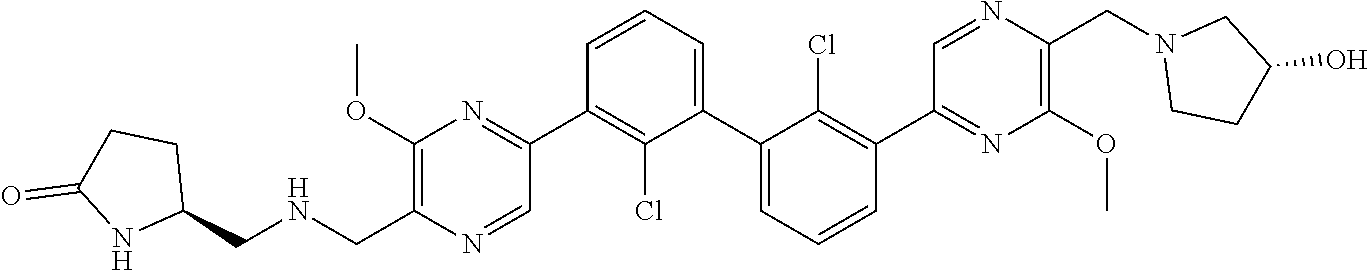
C1(OC)=C(C[HN]CC2CCC(=O)N2)N=CC(C2=C(Cl)C(C3=CC=CC(C4=NC(OC)=C(CN5CCC(O)C5)N=C4)=C3Cl)=CC=C2)=N1
